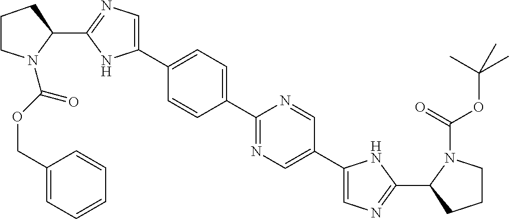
C1(C2=CC=C(C3=CN=C(C4CCCN4C(OCC4=CC=CC=C4)=O)N3)C=C2)=NC=C(C2=CN=C(C3CCCN3C(=O)OC(C)(C)C)N2)C=N1
